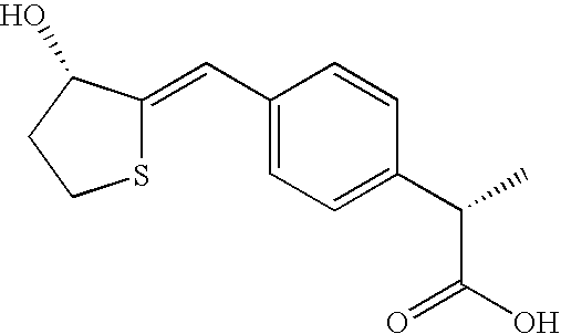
S1C(=CC2=CC=C(C(C)C(O)=O)C=C2)C(O)CC1
